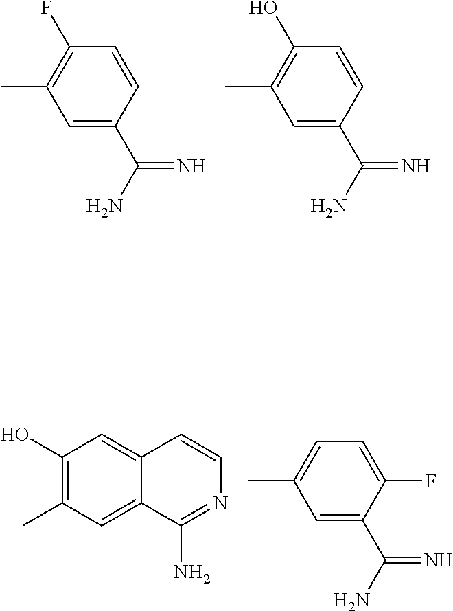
C1=C(C(N)=N)C=CC(F)=C1C.C1=C(C(N)=N)C=CC(O)=C1C.C1(O)=C(C)C=C2C(=C1)C=CN=C2N.C1=C(C(N)=N)C(F)=CC=C1C
